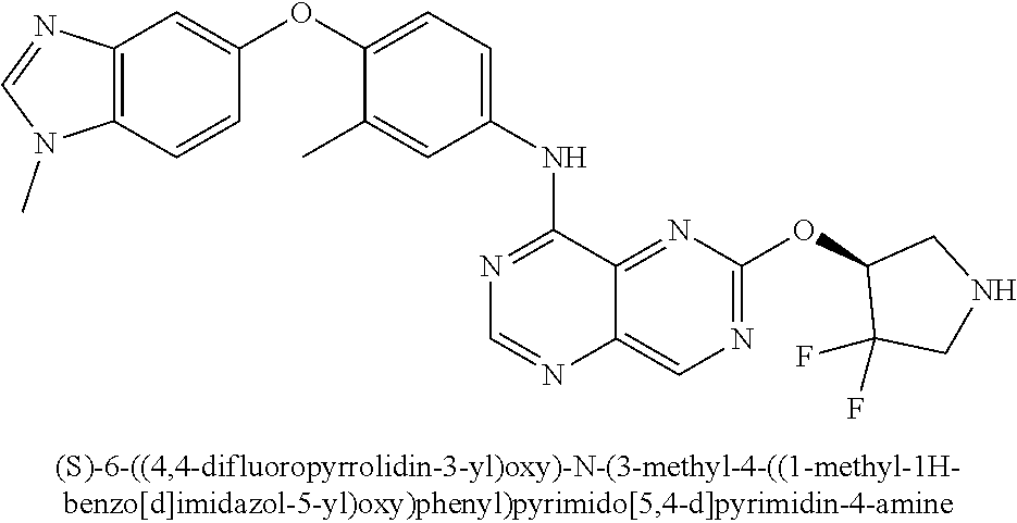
C1(OC2=CC=C(NC3=NC=NC4=CN=C(OC5C(F)(F)CNC5)N=C34)C=C2C)=CC2=C(C=C1)N(C)C=N2
